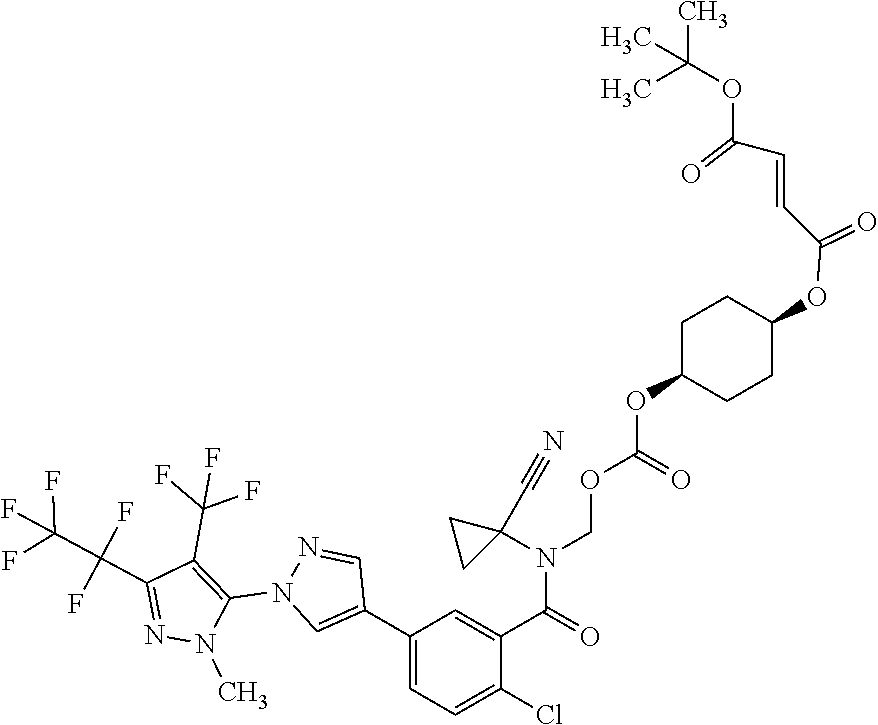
C1C(OC(OCN(C(C2=CC(C3=CN(C4=C(C(F)(F)F)C(C(C(F)(F)F)(F)F)=NN4C)N=C3)=CC=C2Cl)=O)C2(C#N)CC2)=O)CCC(OC(C=CC(OC(C)(C)C)=O)=O)C1
